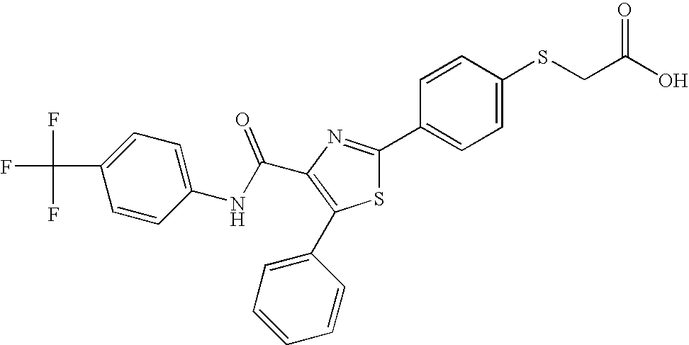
C(C1=C(C2=CC=CC=C2)SC(C2=CC=C(SCC(O)=O)C=C2)=N1)(NC1=CC=C(C(F)(F)F)C=C1)=O
